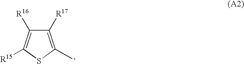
C1([R17])=C(C)SC([R15])=C1[R16]
